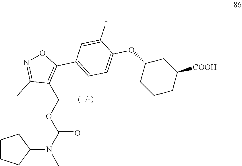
C1CCC(N(C)C(=O)OCC2=C(C3=CC=C(OC4CCCC([COOH])C4)C(F)=C3)ON=C2C)C1
